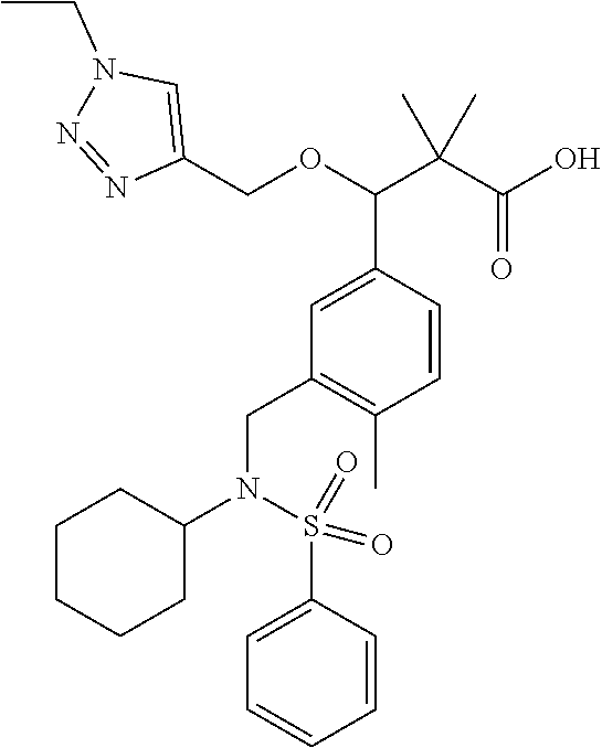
C1(COC(C(C(O)=O)(C)C)C2=CC(CN(C3CCCCC3)S(C3=CC=CC=C3)(=O)=O)=C(C)C=C2)=CN(CC)N=N1
